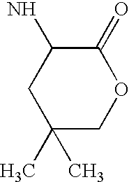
C1(C)(C)COC(=O)C(N)C1
